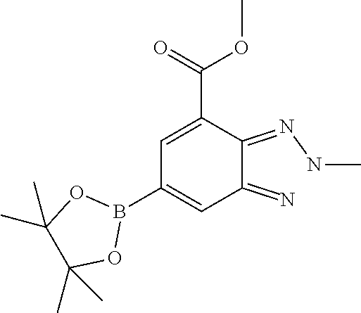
C1=C(C(=O)OC)C(=NNC)C(=N)C=C1B1OC(C)(C)C(C)(C)O1
